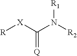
[R][X]C(N([R1])[R2])=[Q]
